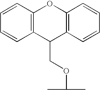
C12=C(C(COC(C)C)C3=C(O1)C=CC=C3)C=CC=C2
